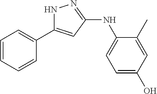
N1C(C2=CC=CC=C2)=CC(NC2=CC=C(O)C=C2C)=N1
